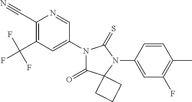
C1(C#N)=C(C(F)(F)F)C=C(N2C(=O)C3(N(C4=CC(F)=C(C)C=C4)C2=S)CCC3)C=N1
